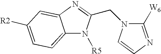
C12=CC=C([R2])C=C1N=C(CN1C([W6])=NC=C1)N2[R5]
